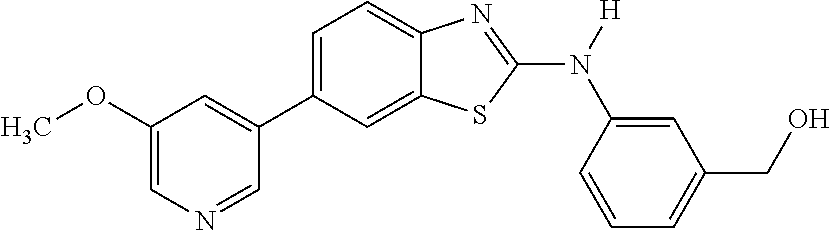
C1(OC)=CN=CC(C2=CC=C3C(=C2)SC(N([H])C2=CC(CO)=CC=C2)=N3)=C1
